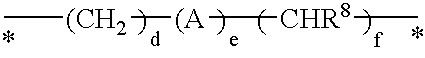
C[(CH2][(A][CHR8]C
